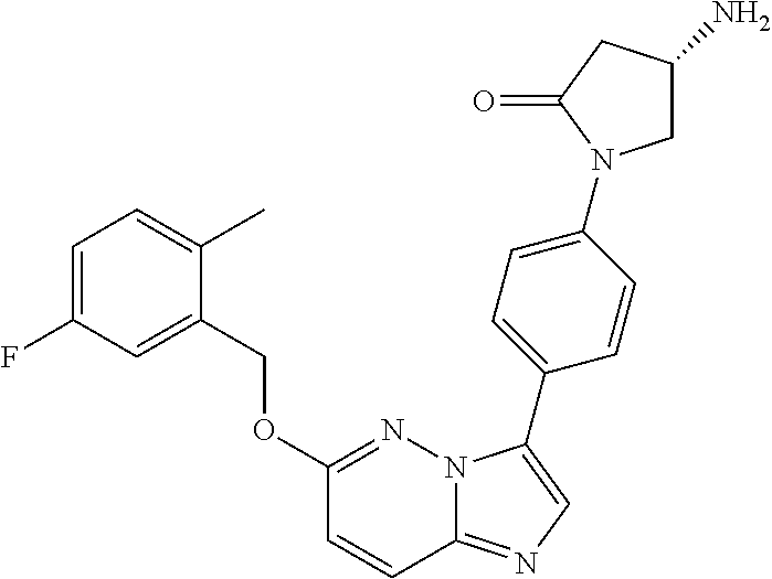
C1=C(F)C=C(COC2=NN3C(=NC=C3C3=CC=C(N4CC(N)CC4=O)C=C3)C=C2)C(C)=C1
